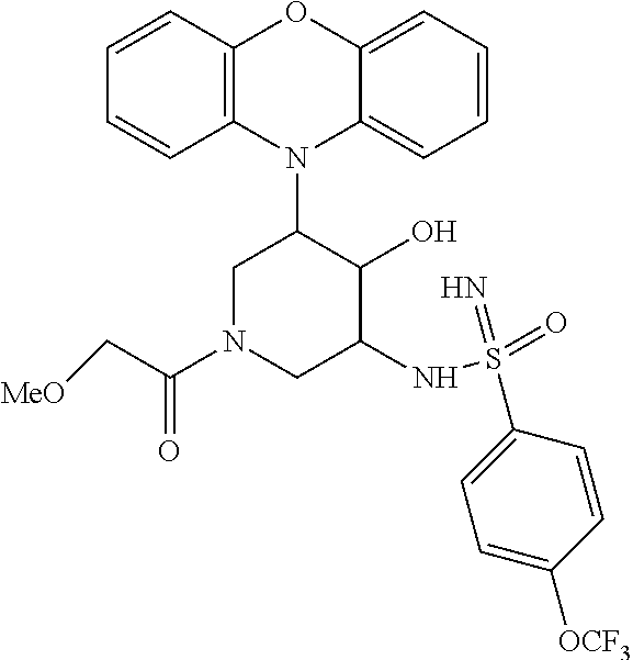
N1(C2CN(C(C[MeO])=O)CC(NS(=O)(=N)C3=CC=C([OCF3])C=C3)C2O)C2=C(C=CC=C2)OC2=CC=CC=C12
